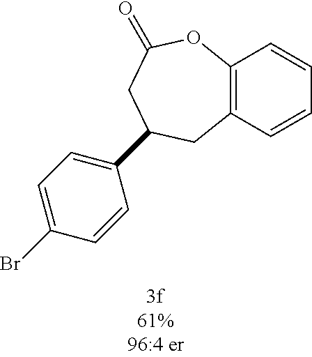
C12=C(C=CC=C1)CC(C1=CC=C(Br)C=C1)CC(=O)O2
